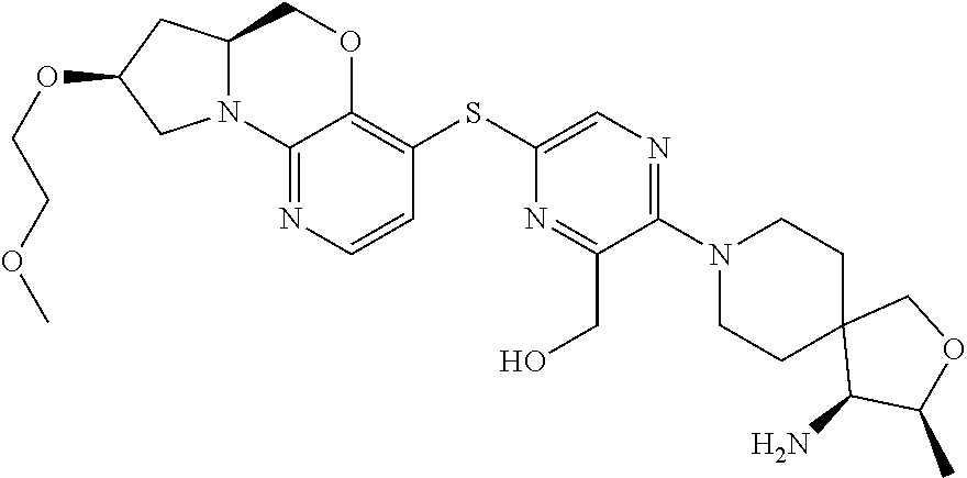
C1CN(C2=NC=C(SC3=C4OCC5CC(OCCOC)CN5C4=NC=C3)N=C2CO)CCC12C(N)C(C)OC2
